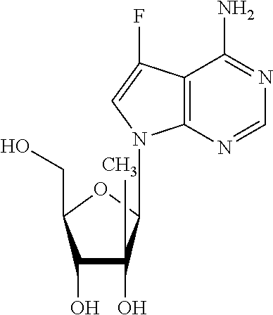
C1(O)C(O)(C)C(N2C3=C(C(F)=C2)C(N)=NC=N3)OC1CO
